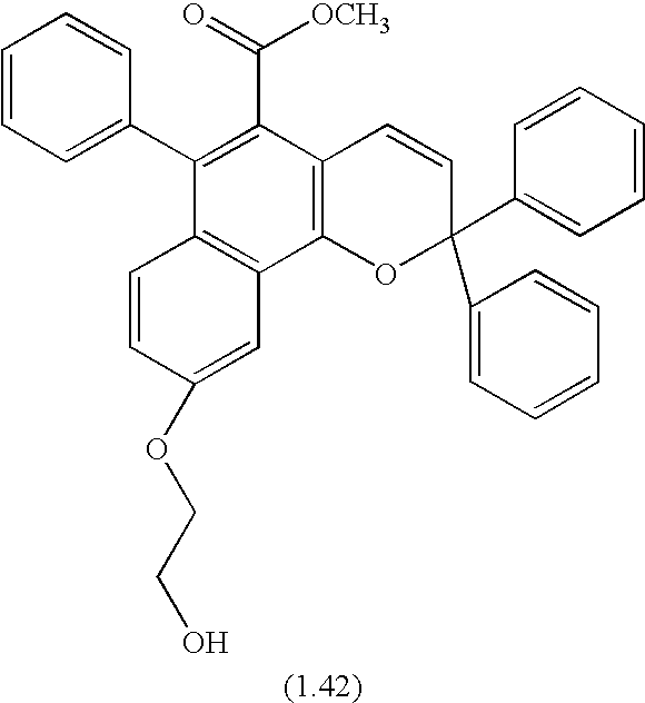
C1(C2=CC=CC=C2)=C(C(=O)[OCH3])C2=C(C3=C1C=CC(OCCO)=C3)OC(C1=CC=CC=C1)(C1=CC=CC=C1)C=C2
